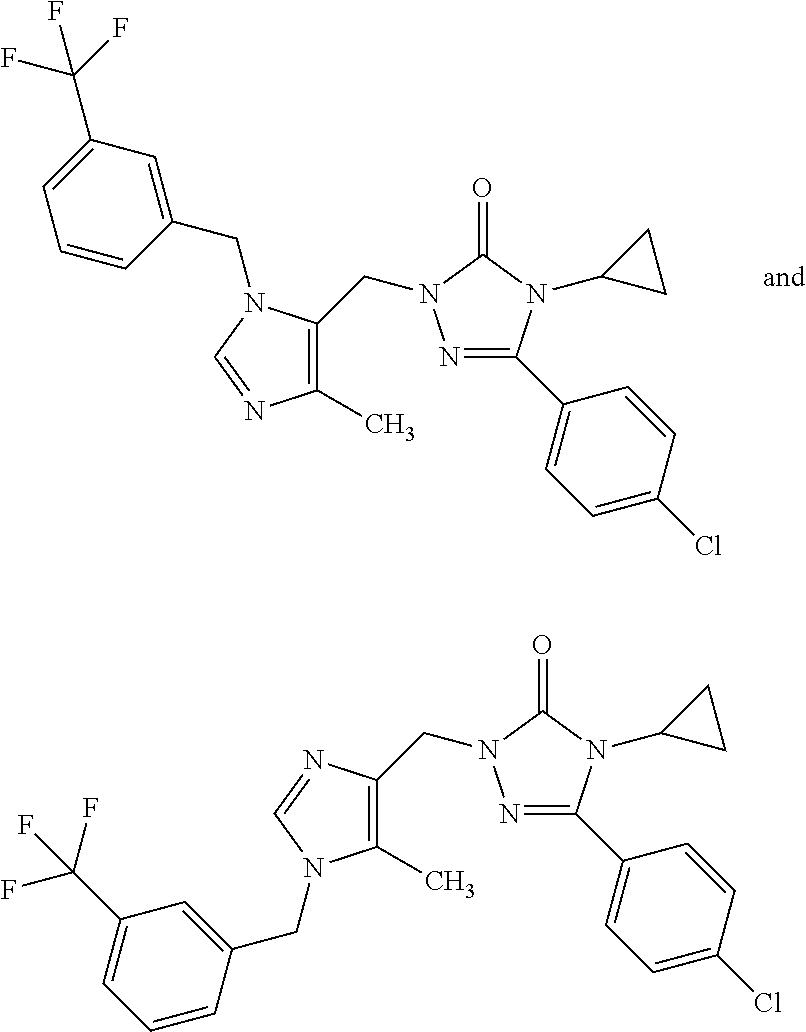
N1=C(C2=CC=C(Cl)C=C2)N(C2CC2)C(=O)N1CC1=C(C)N=CN1CC1=CC(C(F)(F)F)=CC=C1.N1=C(C2=CC=C(Cl)C=C2)N(C2CC2)C(=O)N1CC1=C(C)N(CC2=CC(C(F)(F)F)=CC=C2)C=N1
